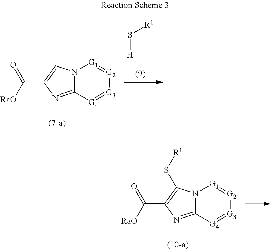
C12=NC(C([RaO])=O)=C(S[R1])N1[G1]=[G2][G3]=[G4]2.C12=NC(C([RaO])=O)=CN1[G1]=[G2][G3]=[G4]2.[H]S[R1]
